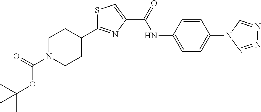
C1N(C(=O)OC(C)(C)C)CCC(C2=NC(C(=O)NC3=CC=C(N4N=NN=C4)C=C3)=CS2)C1
